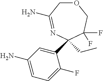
O1CC(N)=NC(CC)(C2=CC(N)=CC=C2F)C(F)(F)C1
